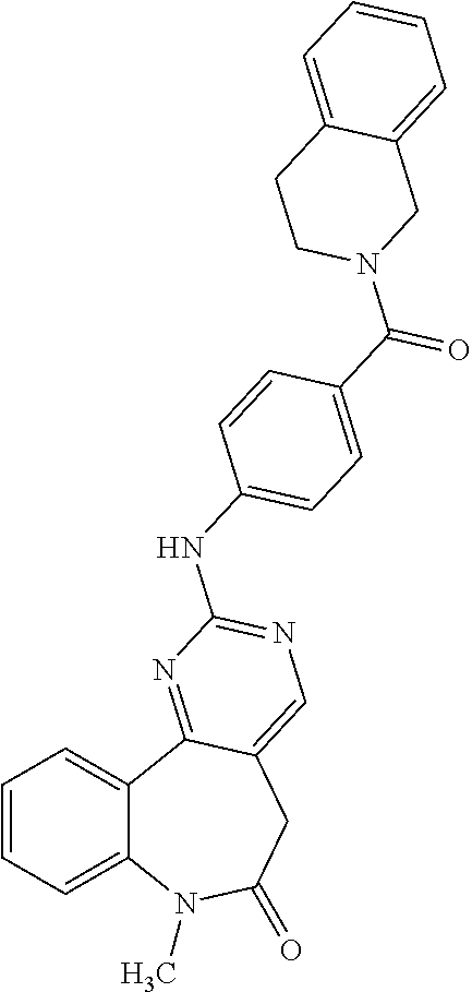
C1=CC=C2C(=C1)C1=NC(NC3=CC=C(C(=O)N4CC5=CC=CC=C5CC4)C=C3)=NC=C1CC(=O)N2C
